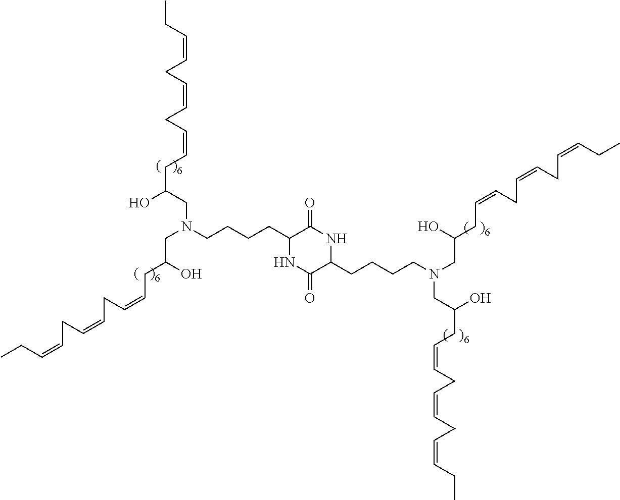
N1C(=O)C(CCCCN(CC(CC=CCC=CCC=CCC)O)CC(O)CC=CCC=CCC=CCC)NC(=O)C1CCCCN(CC(CC=CCC=CCC=CCC)O)CC(O)CC=CCC=CCC=CCC
